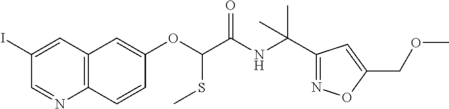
C1(I)=CC2=C(N=C1)C=CC(OC(SC)C(NC(C1=NOC(COC)=C1)(C)C)=O)=C2
